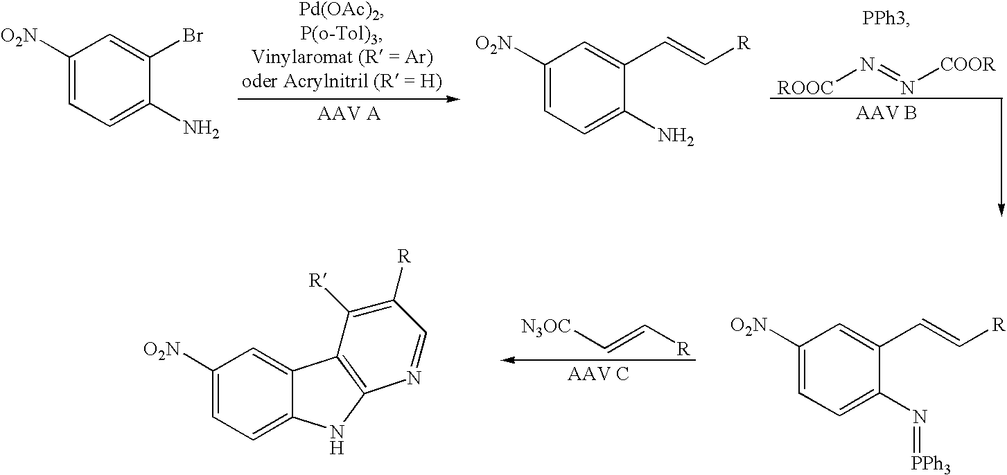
[N3OC]C=C[R].C1([O2N])=CC=C2C(=C1)C1=C(N2)N=CC([R])=C1[R].C1([O2N])=CC=C(N=[PPh3])C(C=C[R])=C1.[ROOC]N=N[COOR].C1([O2N])=CC=C(N)C(Br)=C1.C1([O2N])=CC=C(N)C(C=C[R])=C1
